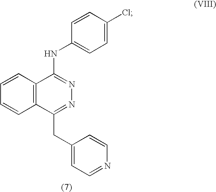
C1=CC2=C(C=C1)C(CC1=CC=NC=C1)=NN=C2NC1=CC=C(Cl)C=C1
